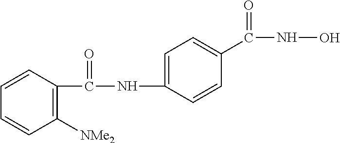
C1(C(NC2=CC=C(C(NO)=O)C=C2)=O)=C([NMe2])C=CC=C1
